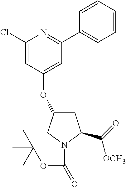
C1(Cl)=CC(OC2CC(C([OCH3])=O)N(C(OC(C)(C)C)=O)C2)=CC(C2=CC=CC=C2)=N1
